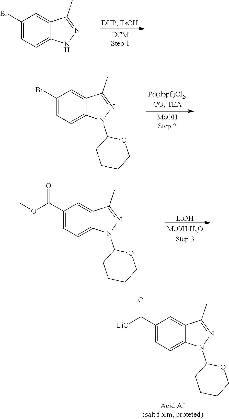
C1(Br)=CC=C2C(=C1)C(C)=NN2.C1(Br)=CC=C2C(=C1)C(C)=NN2C1CCCCO1.C1(C(OC)=O)=CC=C2C(=C1)C(C)=NN2C1CCCCO1.[LiOH].C1(C([LiO])=O)=CC=C2C(=C1)C(C)=NN2C1CCCCO1
